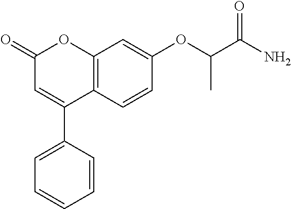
C12=C(C=CC(OC(C(N)=O)C)=C1)C(C1=CC=CC=C1)=CC(=O)O2
